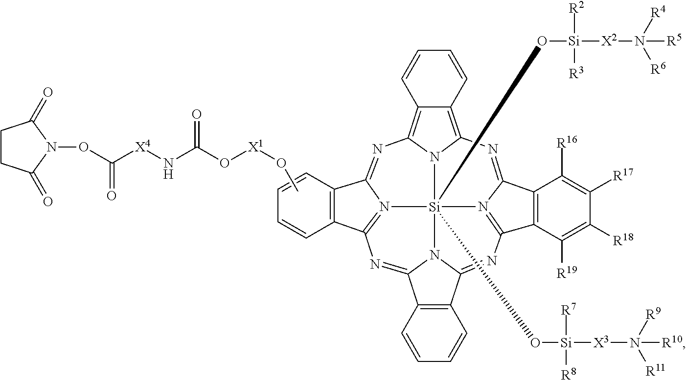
C12=NC3=N4C(=NC5=C6C(=C7N=C8C9=C(C%10=N8[Si]4(O[Si]([X2]N([R5])([R4])[R6])([R2])[R3])(O[Si]([X3]N([R10])([R9])[R11])([R7])[R8])(N1C(=N%10)C1=C2C=CC=C1)N75)C([R19])=C([R18])C([R17])=C9[R16])C=CC=C6)C1=C3C=CC=C1.CO[X1]OC(N[X4]C(ON1C(=O)CCC1=O)=O)=O
